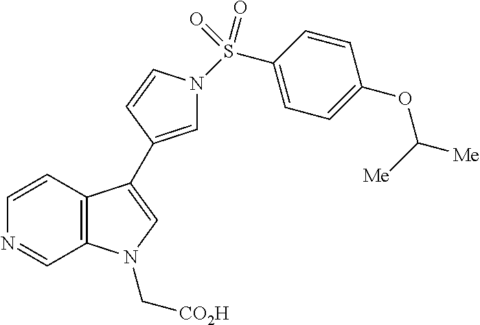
C12=C(C=CN=C1)C(C1=CN(S(C3=CC=C(OC([Me])[Me])C=C3)(=O)=O)C=C1)=CN2C[CO2H]
